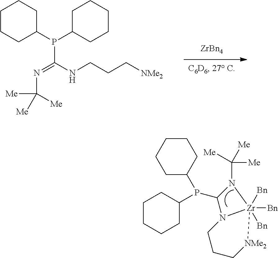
[ZrBn4].C1CCC(P(C2CCCCC2)C(NCCC[NMe2])=NC([Me])([Me])[Me])CC1.C1CCCC(P(C2CCCCC2)C2N(C([Me])([Me])[Me])[Zr]3([Bn])([Bn])([Bn])[NMe2]CCCN23)C1
